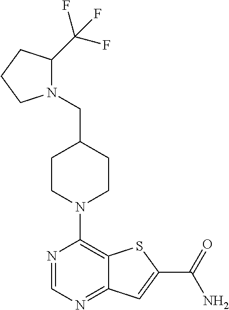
N1=CN=C2C(=C1N1CCC(CN3C(C(F)(F)F)CCC3)CC1)SC(C(=O)N)=C2
